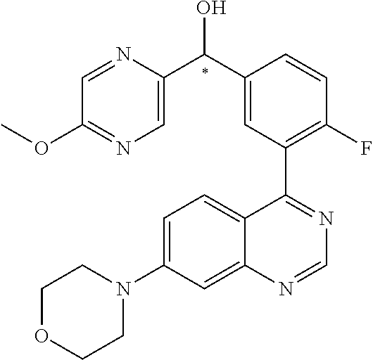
C1=NC(C(C2=CC(C3=NC=NC4=CC(N5CCOCC5)=CC=C34)=C(F)C=C2)O)=CN=C1OC
